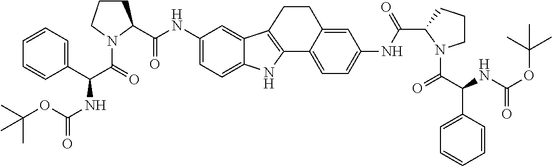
C1=CC=C(C(C(=O)N2C(C(=O)NC3=CC=C4C(=C3)C3=C(N4)C4=CC=C(NC(C5N(C(C(NC(OC(C)(C)C)=O)C6=CC=CC=C6)=O)CCC5)=O)C=C4CC3)CCC2)NC(OC(C)(C)C)=O)C=C1
